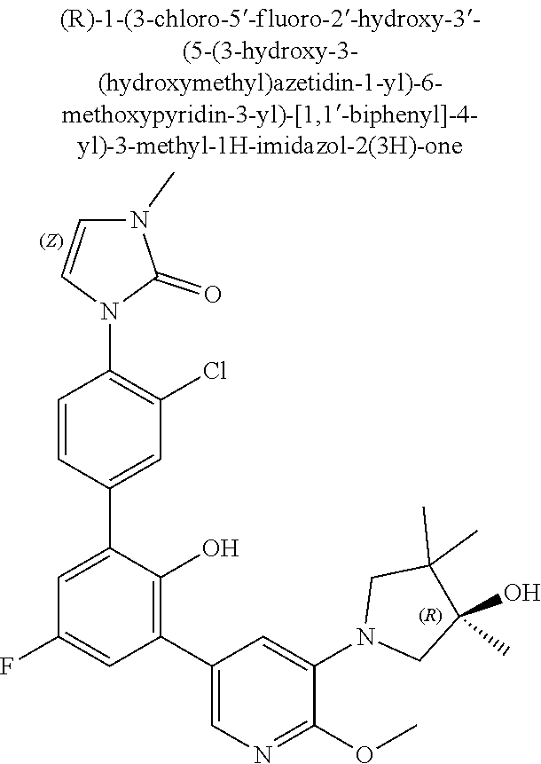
C1(O)(C)CN(C2=CC(C3=C(O)C(C4=CC(Cl)=C(N5C=CN(C)C5=O)C=C4)=CC(F)=C3)=CN=C2OC)CC1(C)C
